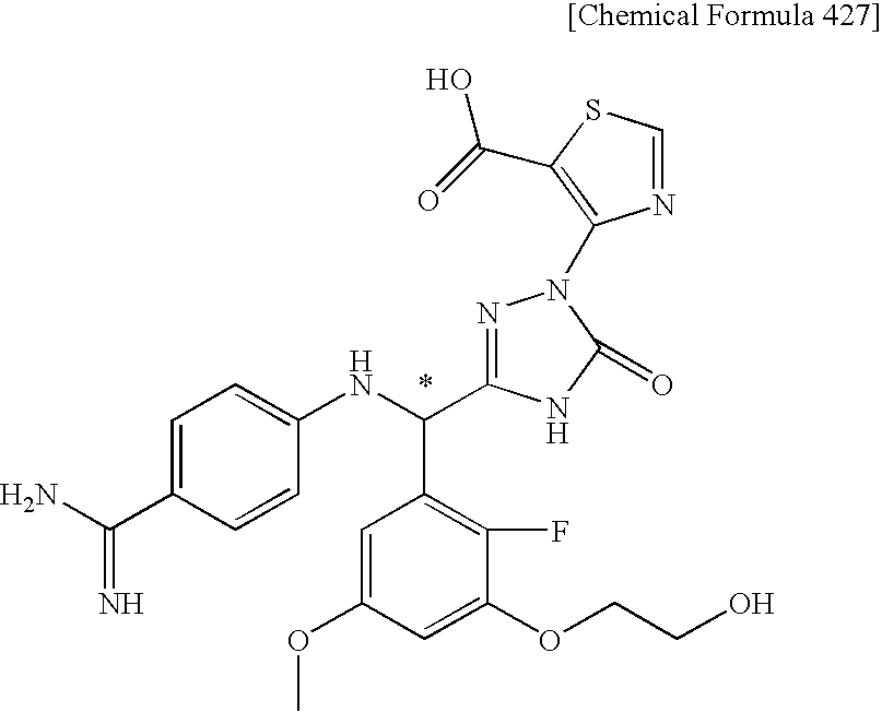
C1(C(N)=N)=CC=C(NC(C2=C(F)C(OCCO)=CC(OC)=C2)C2=NN(C3=C(C(O)=O)SC=N3)C(=O)N2)C=C1
